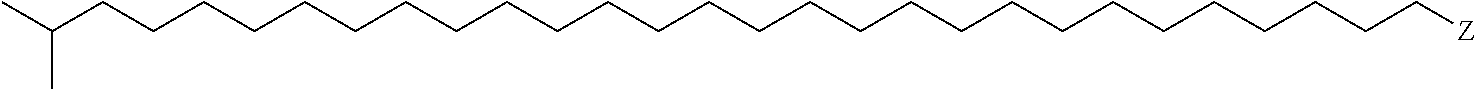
C(CCCCCCCCCCCCCCCCCCC[Z])CCCCCCCC(C)C
